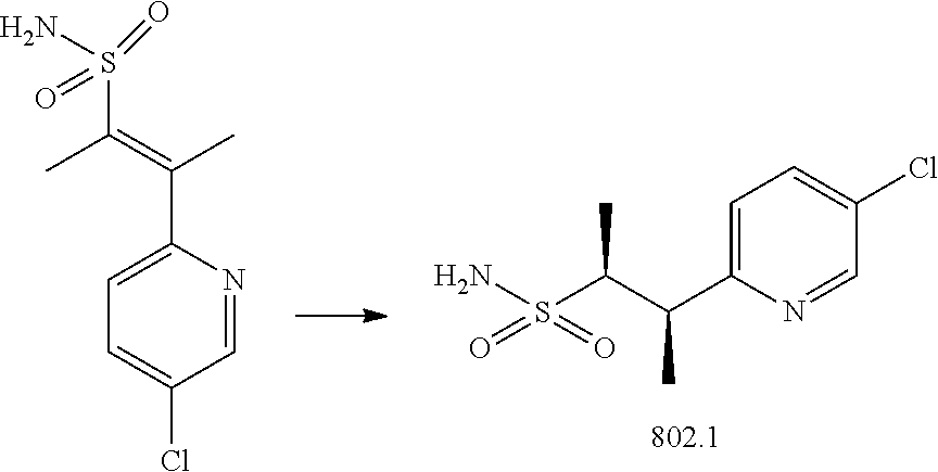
C1=C(C(=C(C)S(N)(=O)=O)C)N=CC(Cl)=C1.C1=C(C(C(S(N)(=O)=O)C)C)N=CC(Cl)=C1
